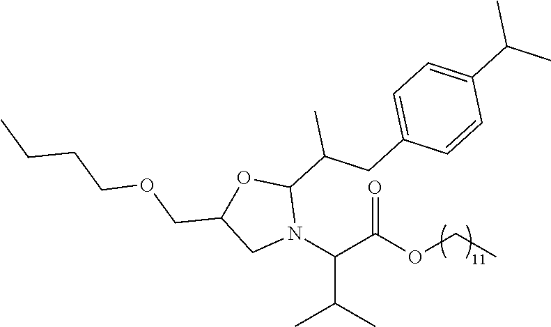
N1(C(C(OCC)=O)C(C)C)C(C(C)CC2=CC=C(C(C)C)C=C2)OC(COCCCC)C1
